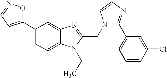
C1(C2=CC=NO2)=CC=C2C(=C1)N=C(CN1C(C3=CC=CC(Cl)=C3)=NC=C1)N2CC
